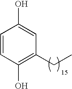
C1=CC(O)=C(CC)C=C1O
